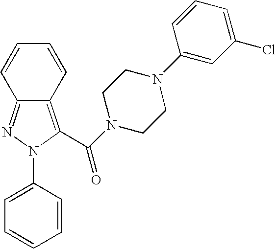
C12=C(C(N3CCN(C4=CC(Cl)=CC=C4)CC3)=O)N(C3=CC=CC=C3)N=C1C=CC=C2
